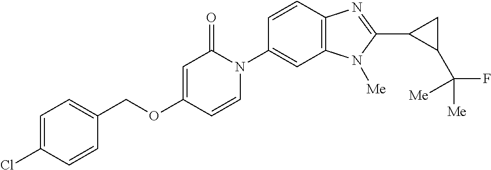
C(OC1=CC(=O)N(C2=CC3=C(C=C2)N=C(C2C(C([Me])(F)[Me])C2)N3[Me])C=C1)C1=CC=C(Cl)C=C1
